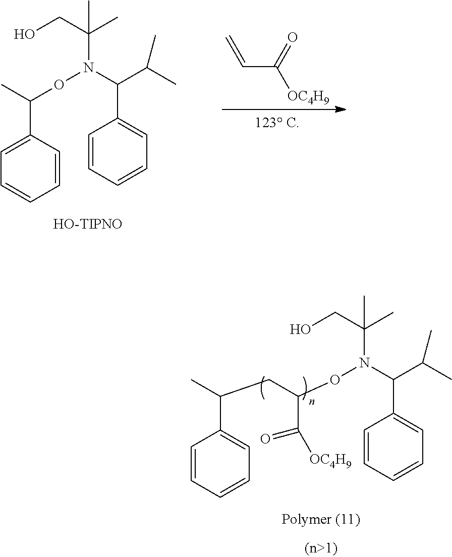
OCC(C)(C)N(C(C(C)C)C1=CC=CC=C1)OC(C(=O)[OC4H9])CC(C)C1=CC=CC=C1.OCC(C)(C)N(C(C(C)C)C1=CC=CC=C1)OC(C)C1=CC=CC=C1.C=CC([OC4H9])=O.[HO-TIPNO]
